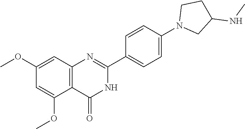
C12=C(C=C(OC)C=C1OC)N=C(C1=CC=C(N3CC(NC)CC3)C=C1)NC2=O
